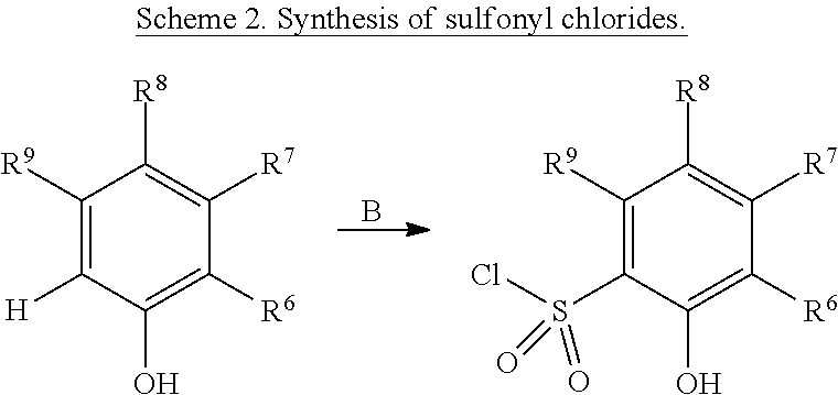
B.C1([R9])=C([H])C(O)=C([R6])C([R7])=C1[R8].C1([R9])=C(S(Cl)(=O)=O)C(O)=C([R6])C([R7])=C1[R8]
